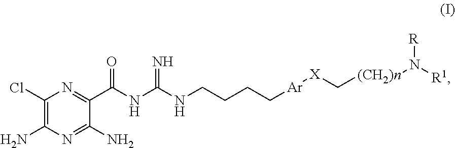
C1(N)=NC(N)=C(Cl)N=C1C(NC(NCCCC[Ar][X]C[(CH2)n]N([R1])[R])=N)=O
